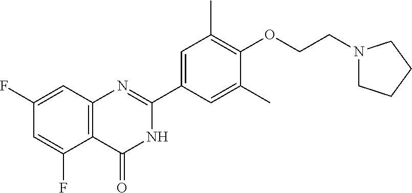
C12=C(C(=O)NC(C3=CC(C)=C(OCCN4CCCC4)C(C)=C3)=N1)C(F)=CC(F)=C2
